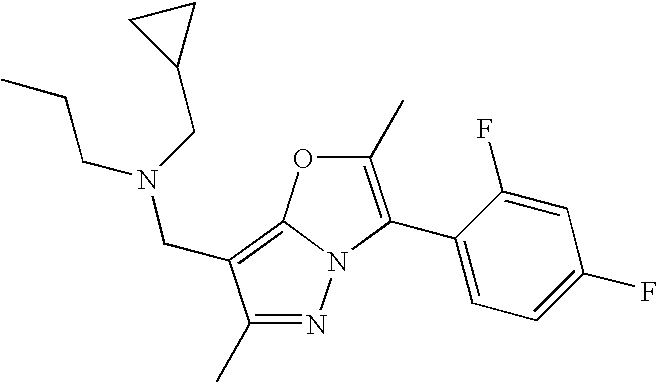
N1=C(C)C(CN(CC2CC2)CCC)=C2N1C(C1=CC=C(F)C=C1F)=C(C)O2
